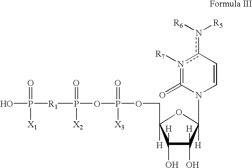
n1([R7])c(n([R6])[R5])C=CN(C2([H])C(O)([H])C(O)([H])C(COP(=O)([X3])OP(=O)([X2])[R1]P(=O)([X1])O)([H])O2)C=1=O
